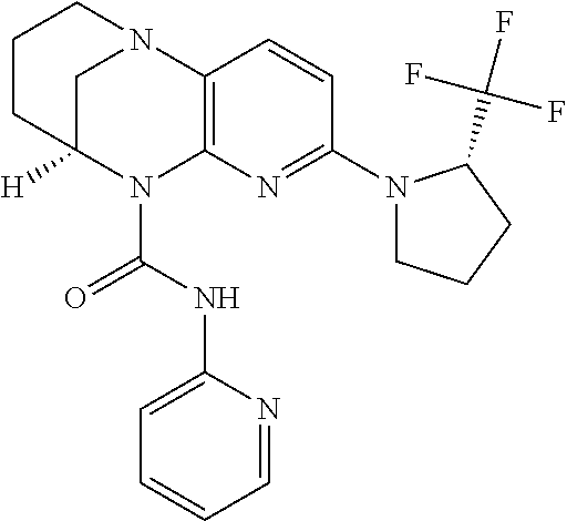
C1C2([H])N(C(NC3=CC=CC=N3)=O)C3=C(N1CCC2)C=CC(N1CCCC1C(F)(F)F)=N3
